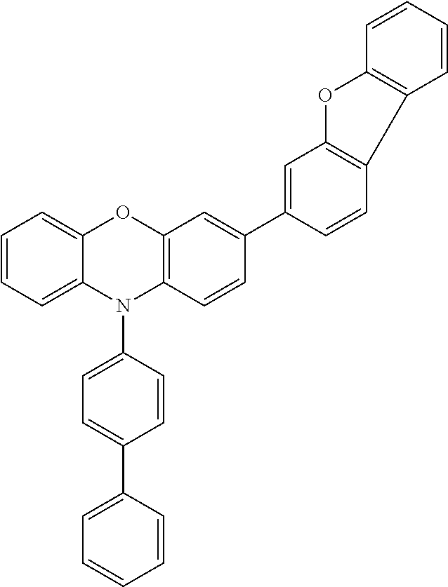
C1=CC=C2C(=C1)OC1=C(N2C2=CC=C(C3=CC=CC=C3)C=C2)C=CC(C2=CC3=C(C=C2)C2=C(O3)C=CC=C2)=C1
